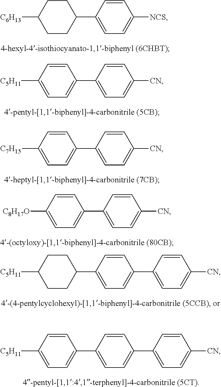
C1CC([C6H13])CCC1C1=CC=C([NCS])C=C1.C1=CC([C5H11])=CC=C1C1=CC=C([CN])C=C1.C1=CC([C7H15])=CC=C1C1=CC=C([CN])C=C1.C1=CC([C8H17O])=CC=C1C1=CC=C([CN])C=C1.C1=CC(C2CCC([C5H11])CC2)=CC=C1C1=CC=C([CN])C=C1.C1=CC(C2=CC=C([C5H11])C=C2)=CC=C1C1=CC=C([CN])C=C1
